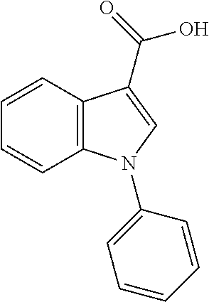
C1=CC2=C(C=C1)N(C1=CC=CC=C1)C=C2C(=O)O
